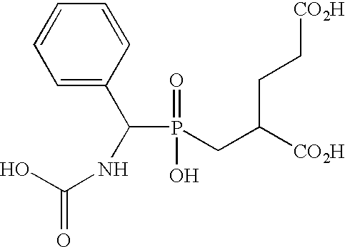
OC(NC(C1=CC=CC=C1)P(=O)(O)CC([CO2H])CC[CO2H])=O
